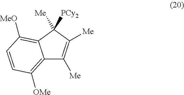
C12=C([OMe])C=CC([MeO])=C1C([Me])([PCy2])C([Me])=C2[Me]
